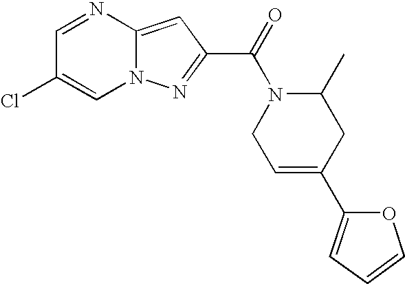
C1=NC2=CC(C(=O)N3CC=C(C4=CC=CO4)CC3C)=NN2C=C1Cl
